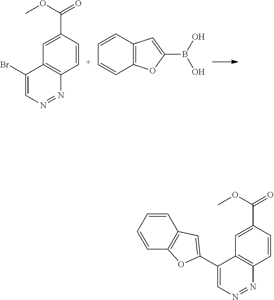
BrC1=CN=NC2=C1C=C(C(=O)OC)C=C2.C12=C(C=C[C+]=C1)C=C(B(O)O)O2.C1=CC=CC2=C1C=C(C1=CN=NC3=C1C=C(C(OC)=O)C=C3)O2
